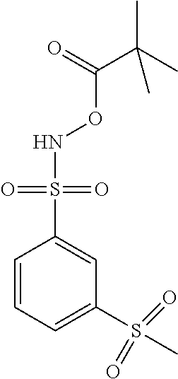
C1=CC=C(S(C)(=O)=O)C=C1S(=O)(=O)NOC(=O)C(C)(C)C
